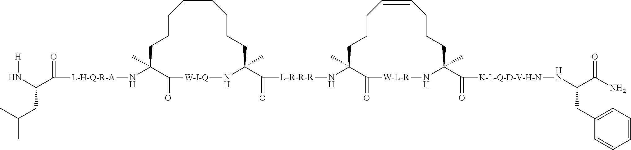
C1(C)(N[L-H-Q-R-A]C(C(N[H])CC(C)C)=O)C(=O)[W-I-Q]NC(C(=O)[L-R-R-R]NC2(C)CCCC=CCCCC(C(=O)[K-L-Q-D-V-H-N]NC(CC3=CC=CC=C3)C(=O)N)(C)N[W-L-R]C2=O)(C)CCCC=CCCC1
